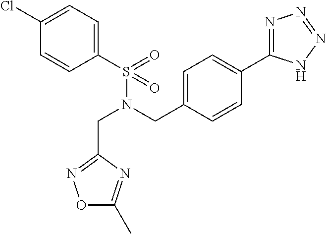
C1(S(N(CC2=CC=C(C3=NN=NN3)C=C2)CC2=NOC(C)=N2)(=O)=O)=CC=C(Cl)C=C1
